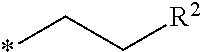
*CC[R2]
